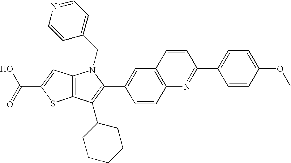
C(C1=CC2=C(S1)C(C1CCCCC1)=C(C1=CC3=C(C=C1)N=C(C1=CC=C(OC)C=C1)C=C3)N2CC1=CC=NC=C1)(=O)O
